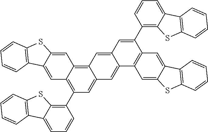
C1(C2=C3C(=CC=C2)C2=C(S3)C=CC=C2)=C2C(=C3C(=C1)C=C1C(=C3)C=C(C3=C4C(=CC=C3)C3=C(S4)C=CC=C3)C3=C1C=C1C(=C3)C3=C(S1)C=CC=C3)C=C1C(=C2)C2=C(S1)C=CC=C2
